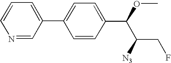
C1(C2=CC=C(C(OC)C([N3])CF)C=C2)=CC=CN=C1
